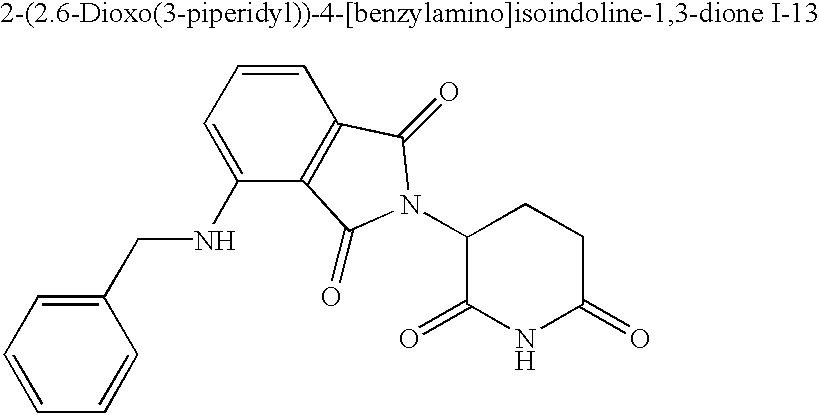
C1=C(CNC2=CC=CC3=C2C(=O)N(C2C(=O)NC(=O)CC2)C3=O)C=CC=C1
